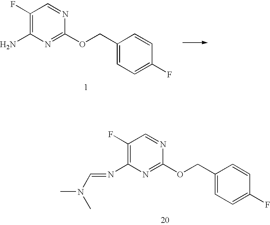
C1(F)=C(N)N=C(OCC2=CC=C(F)C=C2)N=C1.C1(F)=C(N=CN(C)C)N=C(OCC2=CC=C(F)C=C2)N=C1
